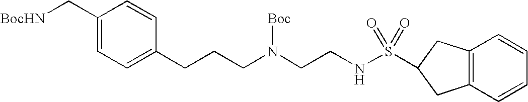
C1(C[BocHN])=CC=C(CCCN(CCNS(=O)(=O)C2CC3=C(C=CC=C3)C2)[Boc])C=C1
